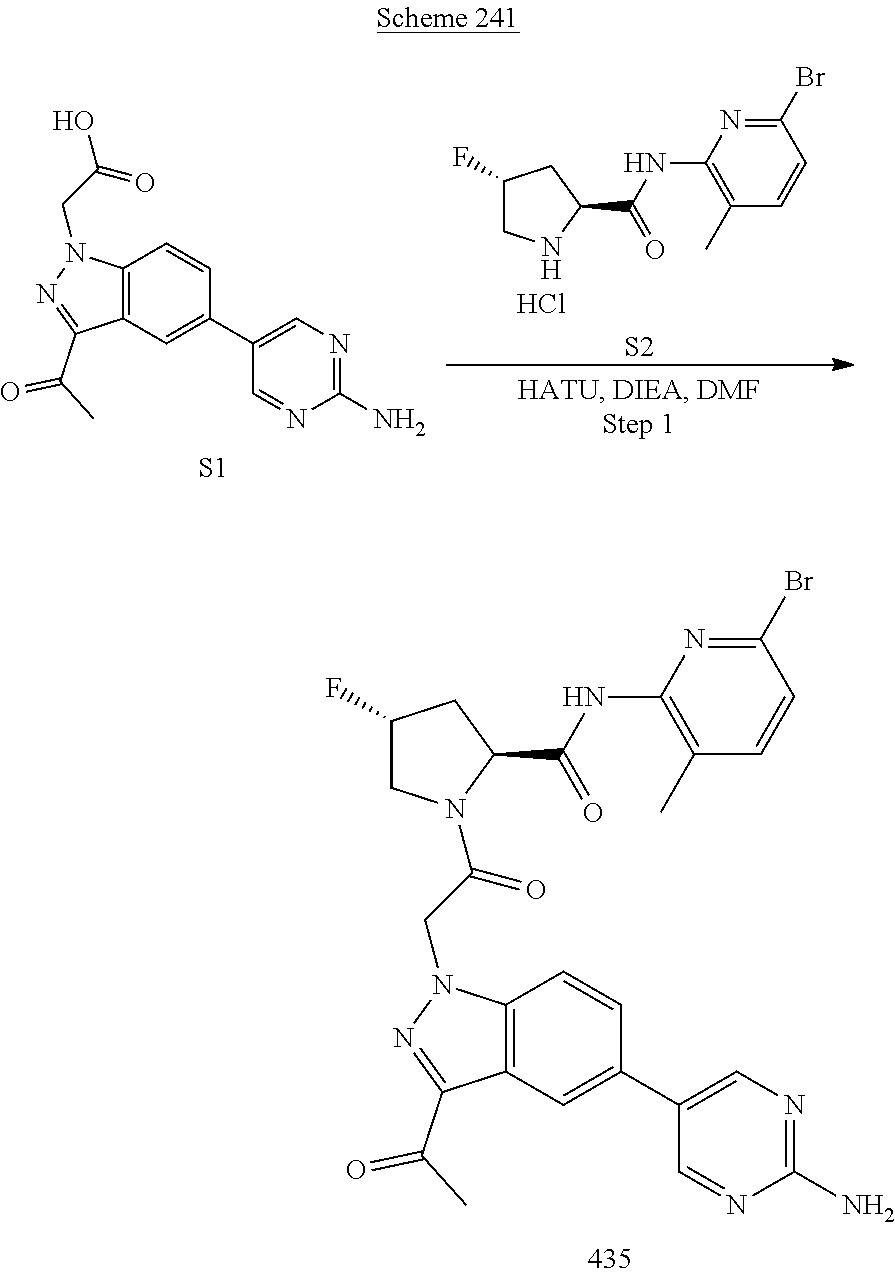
C12=C(C=C(C3=CN=C(N)N=C3)C=C1)C(C(=O)C)=NN2CC(=O)N1CC(F)CC1C(=O)NC1=C(C)C=CC(Br)=N1.C1(F)CNC(C(=O)NC2=C(C)C=CC(Br)=N2)C1.Cl.[S2].C12=C(C=C(C3=CN=C(N)N=C3)C=C1)C(C(=O)C)=NN2CC(O)=O.[S1]
